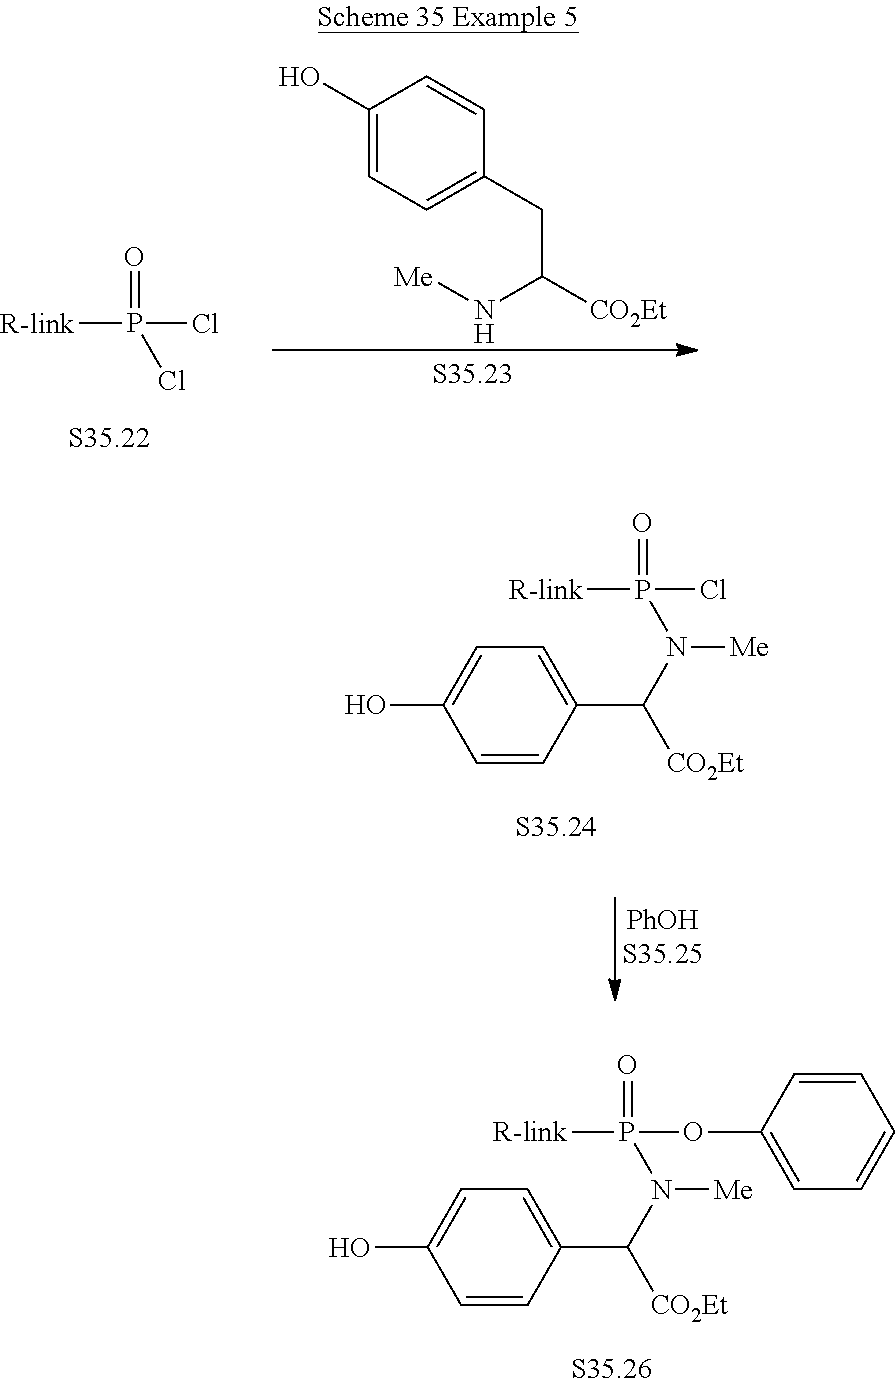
[R-link]P(Cl)(Cl)=O.C1(O)=CC=C(CC([CO2Et])N[Me])C=C1.C1=C(O)C=CC(C(N([Me])P(Cl)(=O)[R-link])[CO2Et])=C1.C1=C(O)C=CC(C(N([Me])P(OC2=CC=CC=C2)(=O)[R-link])[CO2Et])=C1
